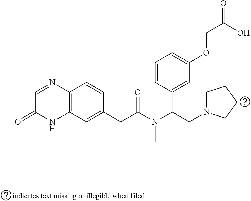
C12=C(C=C(CC(N(C(CN3CCCC3)C3=CC(OCC(=O)O)=CC=C3)C)=O)C=C1)NC(=O)C=N2
